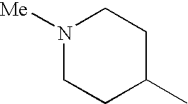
N1([Me])CCC(C)CC1
